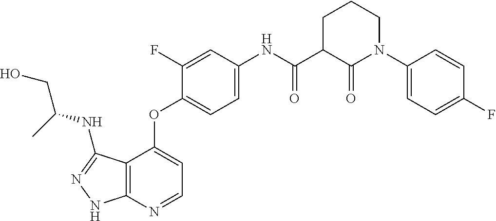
C12=C(N=CC=C1OC1=CC=C(NC(C3CCCN(C4=CC=C(F)C=C4)C3=O)=O)C=C1F)NN=C2NC(CO)C
